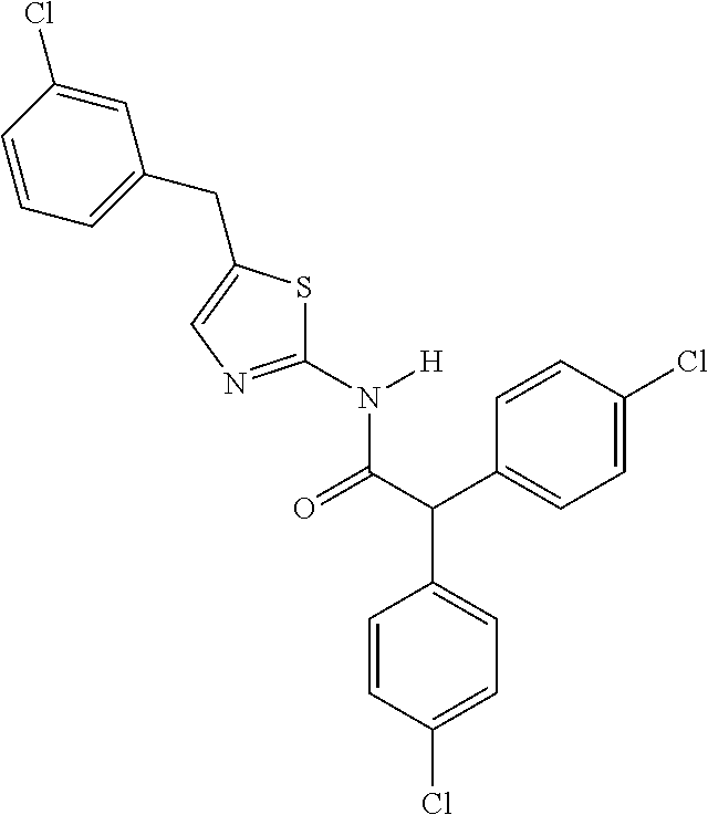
C1(N(C(C(C2=CC=C(Cl)C=C2)C2=CC=C(Cl)C=C2)=O)[H])=NC=C(CC2=CC=CC(Cl)=C2)S1
